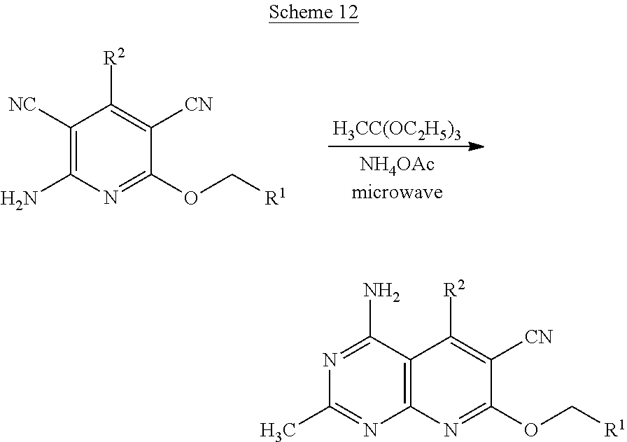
[H3CC(OC2H5)3].C1([NC])=C(N)N=C(OC[R1])C([CN])=C1[R2].C12=C(N=C(OC[R1])C([CN])=C1[R2])N=C(C)N=C2N
